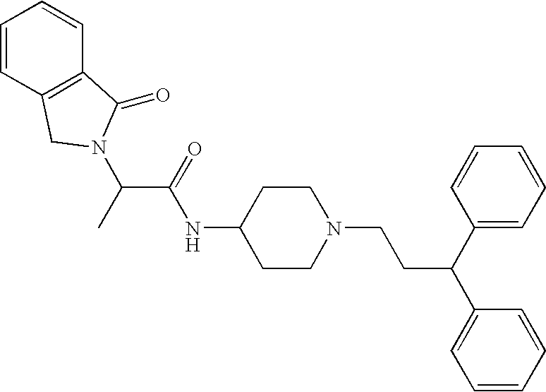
C1(NC(C(N2CC3=C(C=CC=C3)C2=O)C)=O)CCN(CCC(C2=CC=CC=C2)C2=CC=CC=C2)CC1
